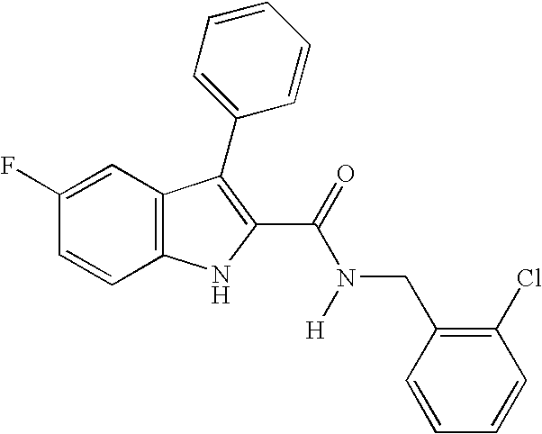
C12=C(C=CC(F)=C1)NC(C(=O)N([H])CC1=C(Cl)C=CC=C1)=C2C1=CC=CC=C1
